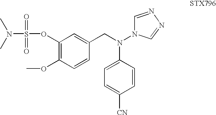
C1=CC(CN(C2=CC=C([CN])C=C2)N2C=NN=C2)=CC(OS(=O)(=O)N(C)C)=C1OC
